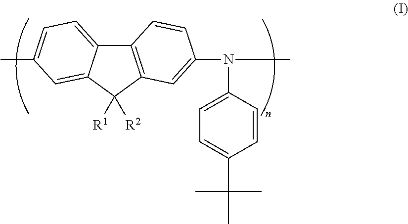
C12=C(C([R1])([R2])C3=CC(C)=CC=C13)C=C(N(C)C1=CC=C(C(C)(C)C)C=C1)C=C2
